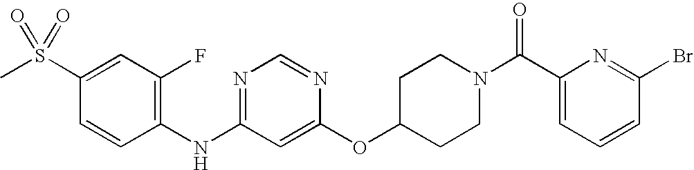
C1(S(C)(=O)=O)=CC(F)=C(NC2=NC=NC(OC3CCN(C(C4=CC=CC(Br)=N4)=O)CC3)=C2)C=C1
